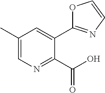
O1C(C2=CC(C)=CN=C2C(O)=O)=NC=C1
